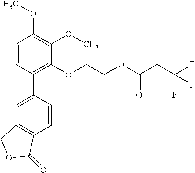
C1=CC(C2=CC3=C(C=C2)C(=O)OC3)=C(OCCOC(CC(F)(F)F)=O)C(OC)=C1OC
